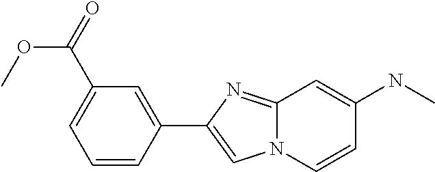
C1=CC(C2=CN3C(=N2)C=C(NC)C=C3)=CC(C(OC)=O)=C1
